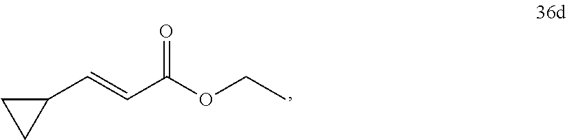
C1(C=CC(OCC)=O)CC1
